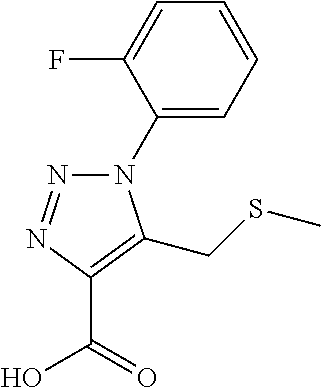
N1(C2=CC=CC=C2F)N=NC(C(=O)O)=C1CSC
